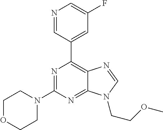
N1=C(N2CCOCC2)N=C2C(=C1C1=CC(F)=CN=C1)N=CN2CCOC
